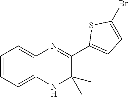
C1=CC=C2C(=C1)N=C(C1=CC=C(Br)S1)C(C)(C)N2
